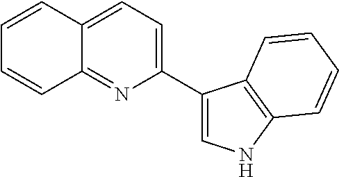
C1(C2=CNC3=C2C=CC=C3)=CC=C2C(=N1)C=CC=C2
